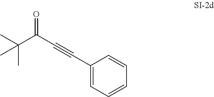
C1(C#CC(=O)C(C)(C)C)=CC=CC=C1
